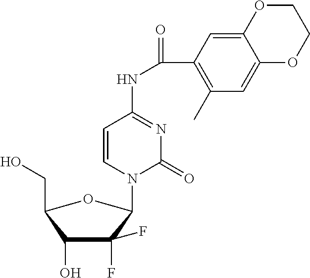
C1=CN(C2C(F)(F)C(O)C(CO)O2)C(=O)N=C1NC(C1=C(C)C=C2C(=C1)OCCO2)=O
